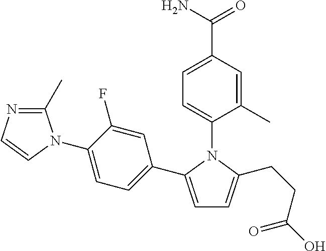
C1=C(C2=CC=C(N3C(C)=NC=C3)C(F)=C2)N(C2=CC=C(C(N)=O)C=C2C)C(CCC(O)=O)=C1
